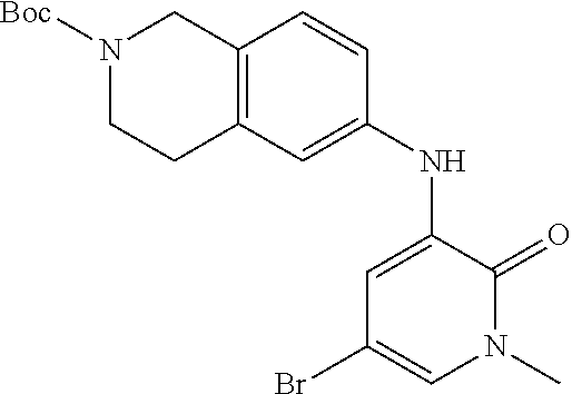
BrC1=CN(C)C(=O)C(NC2=CC3=C(C=C2)CN([Boc])CC3)=C1
